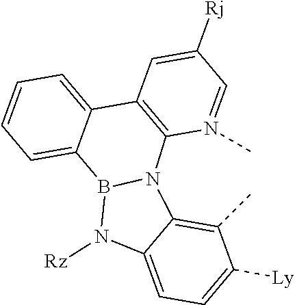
C12=C(C=C([Rj])C=N1C)C1=CC=CC=C1B1N2C2=C(C)C([Ly])=CC=C2N1[Rz]
